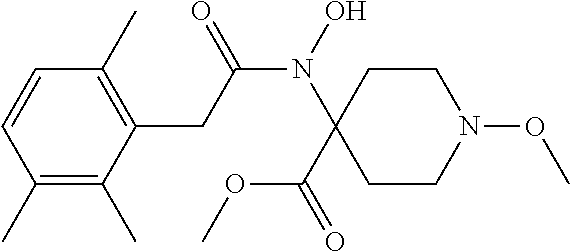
N(C(CC1=C(C)C=CC(C)=C1C)=O)(C1(C(OC)=O)CCN(OC)CC1)O
